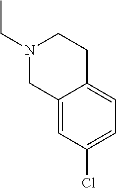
N1(CC)CC2=CC(Cl)=CC=C2CC1
